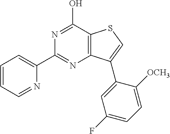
C12=C(C(O)=NC(C3=CC=CC=N3)=N1)SC=C2C1=CC(F)=CC=C1[OCH3]
